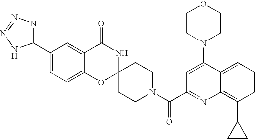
C1(C2=NN=NN2)=CC=C2C(=C1)C(=O)NC1(O2)CCN(C(=O)C2=NC3=C(C4CC4)C=CC=C3C(N3CCOCC3)=C2)CC1
